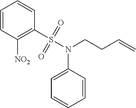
C1=CC([NO2])=C(S(N(CCC=C)C2=CC=CC=C2)(=O)=O)C=C1
